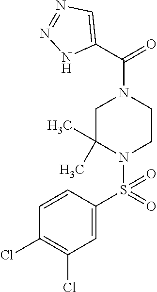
C1=C(S(=O)(=O)N2CCN(C(=O)C3=CN=NN3)CC2(C)C)C=CC(Cl)=C1Cl
